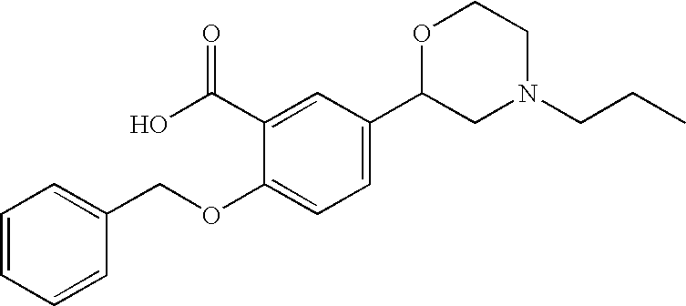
C1=CC=CC(COC2=CC=C(C3CN(CCC)CCO3)C=C2C(O)=O)=C1
